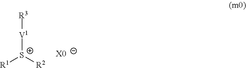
[S+]([V1][R3])([R2])[R1].[X0]
